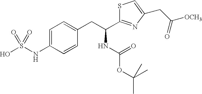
S1C(C(CC2=CC=C(NS(O)(=O)=O)C=C2)NC(OC(C)(C)C)=O)=NC(CC([OCH3])=O)=C1
